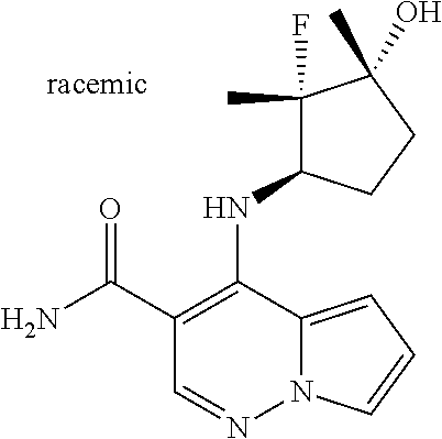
N12C(=CC=C1)C(NC1C(F)(C)C(O)(C)CC1)=C(C(N)=O)C=N2
